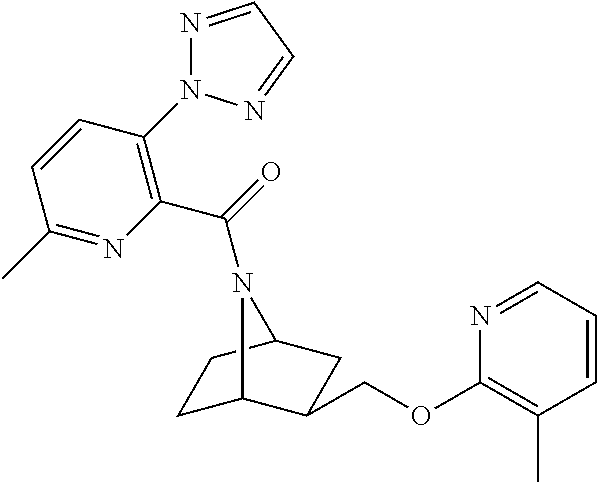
C1=CC(N2N=CC=N2)=C(C(=O)N2C3CCC2CC3COC2=C(C)C=CC=N2)N=C1C
